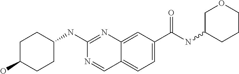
C1(O)CCC(NC2=NC3=CC(C(NC4CCCOC4)=O)=CC=C3C=N2)CC1
